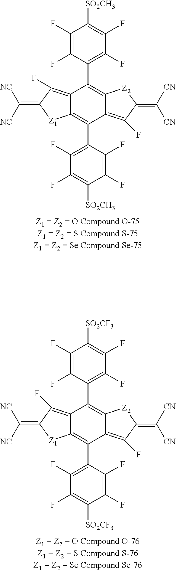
C12=C(F)C(=C([NC])[NC])[Z1]C1=C(C1=C(F)C(F)=C([SO2CH3])C(F)=C1F)C1=C(F)C(=C([CN])[CN])[Z2]C1=C2C1=C(F)C(F)=C([SO2CH3])C(F)=C1F.C12=C(F)C(=C([NC])[NC])[Z1]C1=C(C1=C(F)C(F)=C([SO2CF3])C(F)=C1F)C1=C(F)C(=C([CN])[CN])[Z2]C1=C2C1=C(F)C(F)=C([SO2CF3])C(F)=C1F
